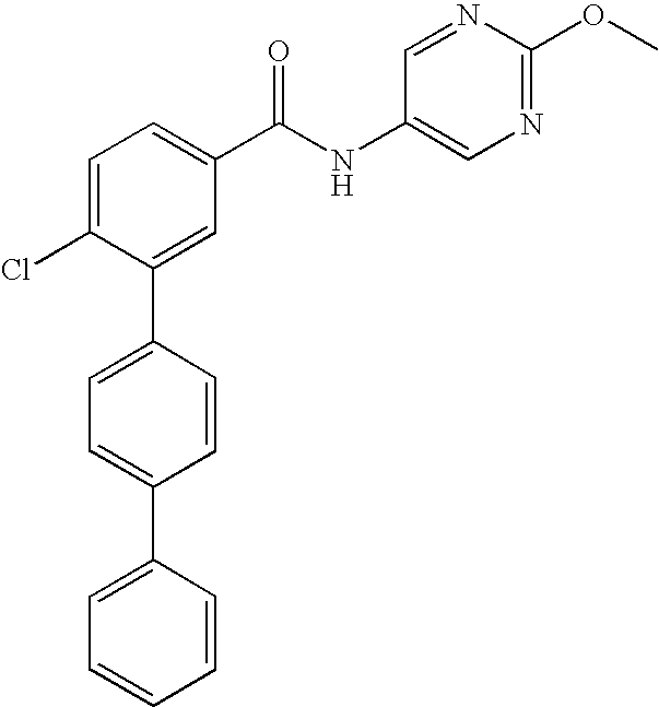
C1=C(Cl)C(C2=CC=C(C3=CC=CC=C3)C=C2)=CC(C(NC2=CN=C(OC)N=C2)=O)=C1
